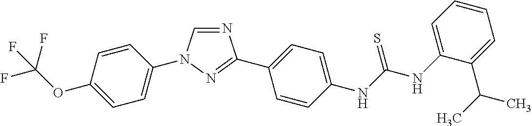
C1=CC(N2C=NC(C3=CC=C(NC(NC4=CC=CC=C4C(C)C)=S)C=C3)=N2)=CC=C1OC(F)(F)F
